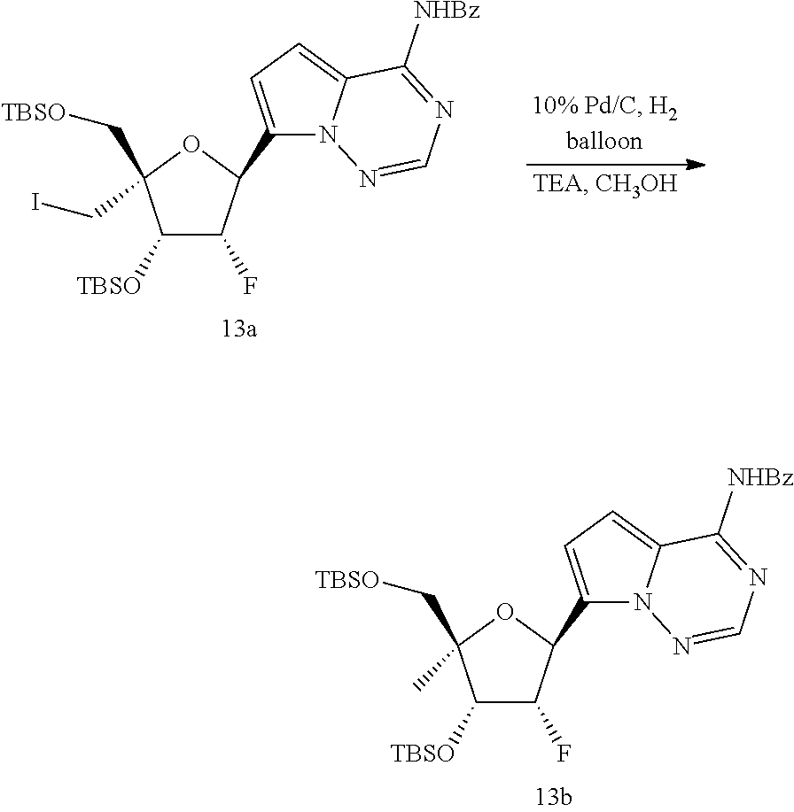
C1([TBSO])C(F)C(C2=CC=C3N2N=CN=C3[NHBz])OC1(CI)C[TBSO].C1([TBSO])C(F)C(C2=CC=C3N2N=CN=C3[NHBz])OC1(C)C[TBSO]
